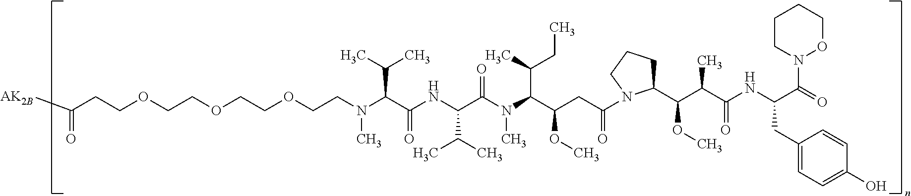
C(OCCOCCN(C(C(NC(C(N(C(C(CC(=O)N1C(C(C(C(NC(C(=O)N2OCCCC2)CC2=CC=C(O)C=C2)=O)C)OC)CCC1)OC)C(C)CC)C)=O)C(C)C)=O)C(C)C)C)COCCC([AK2B])=O
